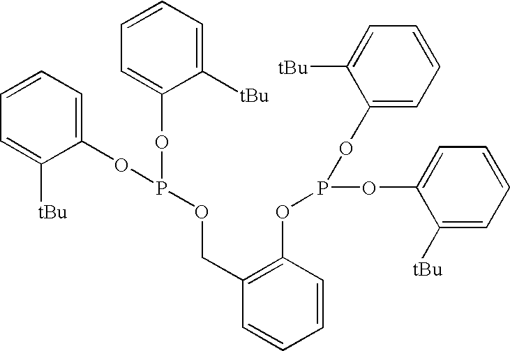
C1=CC=C(OP(OC2=CC=CC=C2[tBu])OCC2=C(OP(OC3=CC=CC=C3[tBu])OC3=CC=CC=C3[tBu])C=CC=C2)C([tBu])=C1
